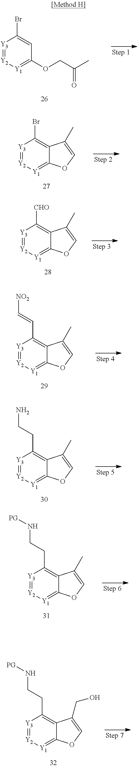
[Y3]1=[Y2][Y1]=C(OCC(=O)C)C=C1Br.[Y3]1=[Y2][Y1]=C2C(=C1Br)C(C)=CO2.[Y3]1=[Y2][Y1]=C2C(=C1[CHO])C(C)=CO2.[Y3]1=[Y2][Y1]=C2C(=C1C=C[NO2])C(C)=CO2.[Y3]1=[Y2][Y1]=C2C(=C1CCN)C(C)=CO2.[Y3]1=[Y2][Y1]=C2C(=C1CCN[PG])C(C)=CO2.[Y3]1=[Y2][Y1]=C2C(=C1CCN[PG])C(CO)=CO2
